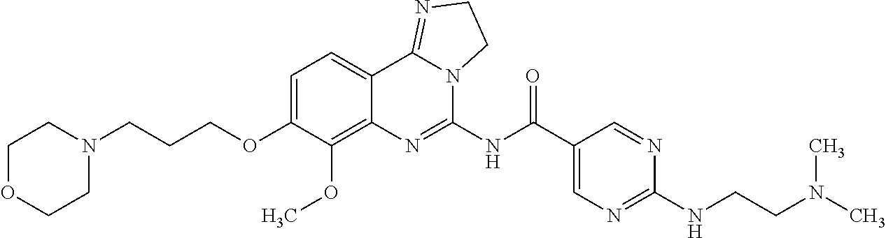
C1OCCN(CCCOC2=CC=C3C(=C2OC)N=C(NC(C2=CN=C(NCCN(C)C)N=C2)=O)N2C3=NCC2)C1
